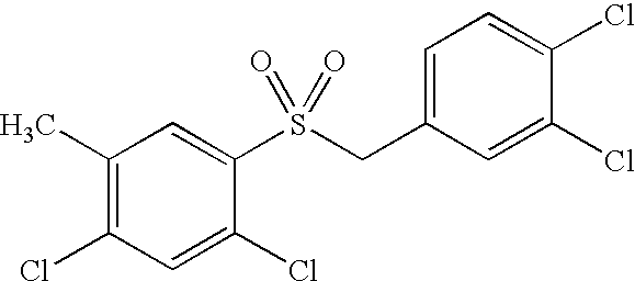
C1(C)=C(Cl)C=C(Cl)C(S(CC2=CC=C(Cl)C(Cl)=C2)(=O)=O)=C1
